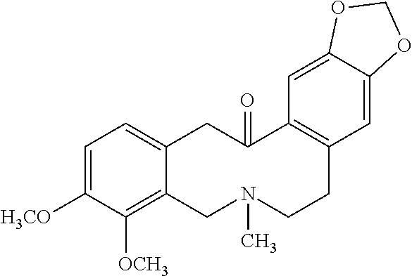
C1=C([H3CO])C([OCH3])=C2C(=C1)CC(=O)C1=C(CCN(C)C2)C=C2C(=C1)OCO2
